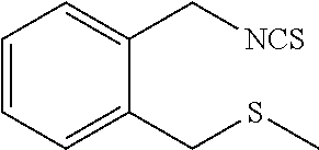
C1=C(CSC)C(C[NCS])=CC=C1
